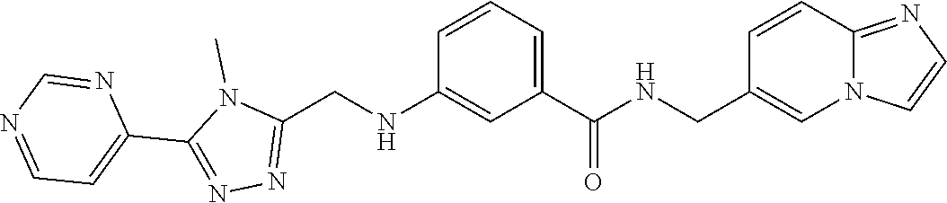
CN1C(C2=CC=NC=N2)=NN=C1CNC1=CC(C(NCC2=CN3C(=NC=C3)C=C2)=O)=CC=C1
